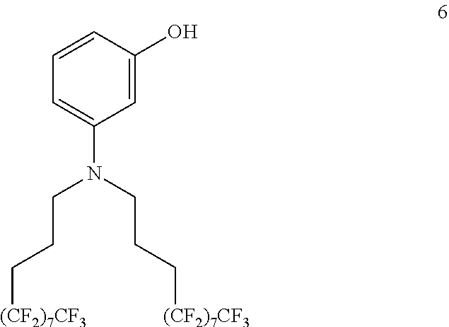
C1=CC=C(N(CCC[(CF2)7CF3])CCC[(CF2)7CF3])C=C1O
